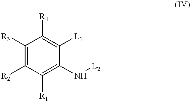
C1([R3])=C([R2])C([R1])=C(N[L2])C([L1])=C1[R4]
